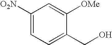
[O2N]C1=CC=C(CO)C([OMe])=C1
